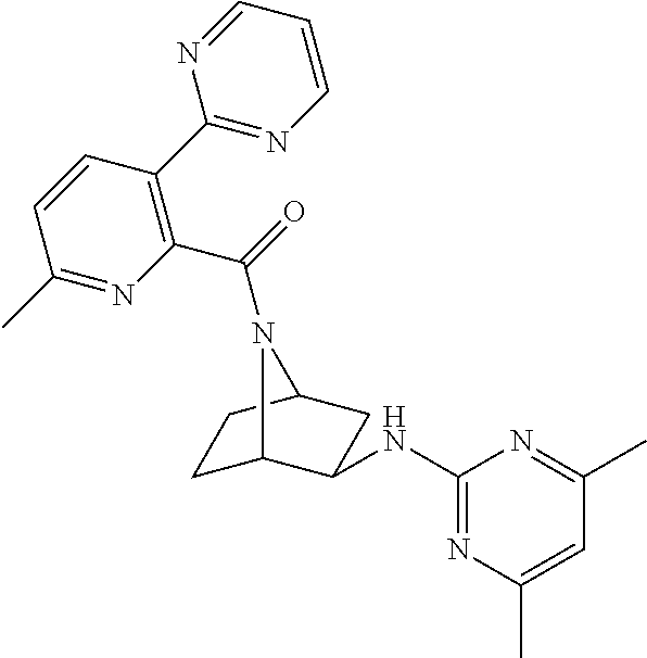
C1(NC2C3CCC(C2)N3C(=O)C2=C(C3=NC=CC=N3)C=CC(C)=N2)=NC(C)=CC(C)=N1
